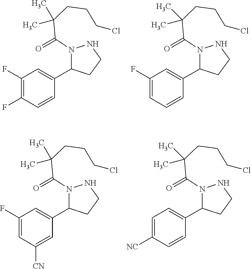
N1(C(C(CCCCl)(C)C)=O)C(C2=CC(F)=C(F)C=C2)CCN1.N1(C(C(CCCCl)(C)C)=O)C(C2=CC(F)=CC=C2)CCN1.N1(C(C(CCCCl)(C)C)=O)C(C2=CC(F)=CC([CN])=C2)CCN1.N1(C(C(CCCCl)(C)C)=O)C(C2=CC=C([NC])C=C2)CCN1
